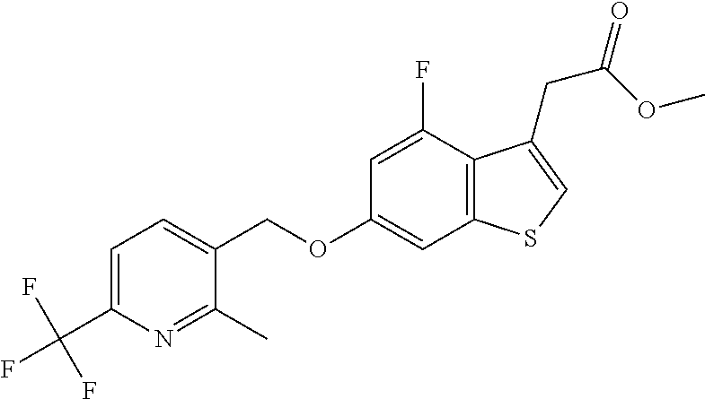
C1=C(C(F)(F)F)N=C(C)C(COC2=CC3=C(C(F)=C2)C(CC(=O)OC)=CS3)=C1
